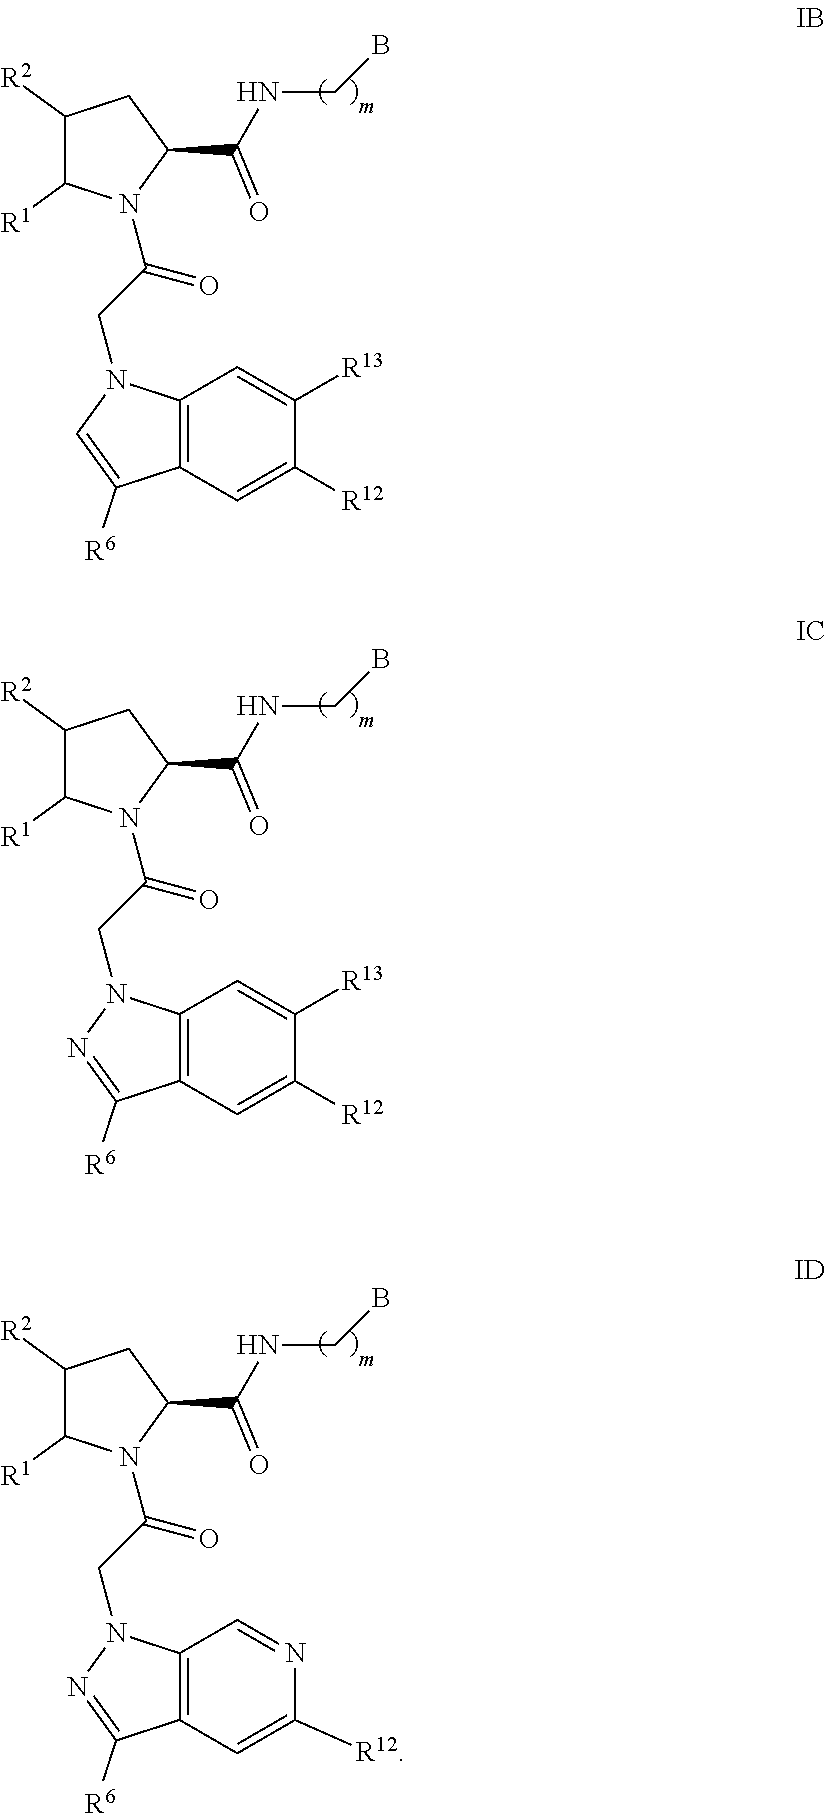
C1([R2])C([R1])N(C(CN2C=C([R6])C3=C2C=C([R13])C([R12])=C3)=O)C(C(=O)NCB)C1.C1([R2])C([R1])N(C(CN2N=C([R6])C3=C2C=C([R13])C([R12])=C3)=O)C(C(=O)NCB)C1.C1([R2])C([R1])N(C(CN2N=C([R6])C3=C2C=NC([R12])=C3)=O)C(C(=O)NCB)C1
